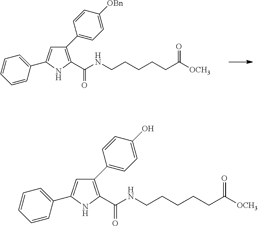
C1(C2=CC=C([OBn])C=C2)=C(C(NCCCCCC([OCH3])=O)=O)NC(C2=CC=CC=C2)=C1.C1(C2=CC=C(O)C=C2)=C(C(NCCCCCC([OCH3])=O)=O)NC(C2=CC=CC=C2)=C1
